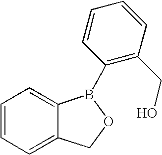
C1=CC=C2C(=C1)B(C1=C(CO)C=CC=C1)OC2
